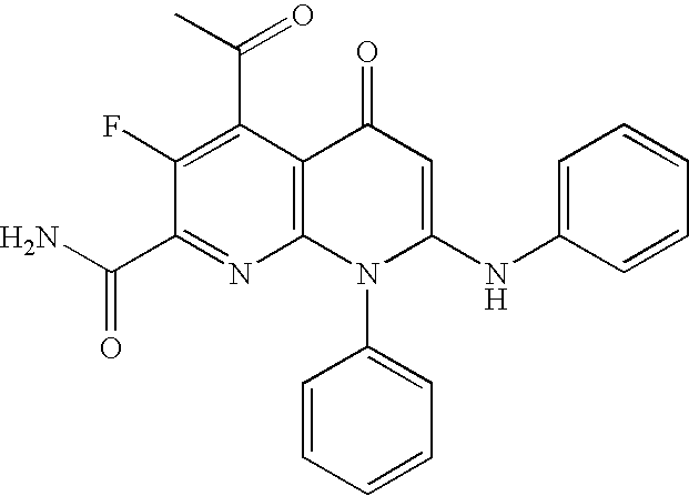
C1(C(N)=O)=NC2=C(C(C(C)=O)=C1F)C(=O)C=C(NC1=CC=CC=C1)N2C1=CC=CC=C1
